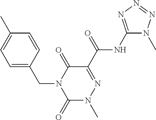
C1=C(CN2C(=O)N(C)N=C(C(=O)NC3=NN=NN3C)C2=O)C=CC(C)=C1
